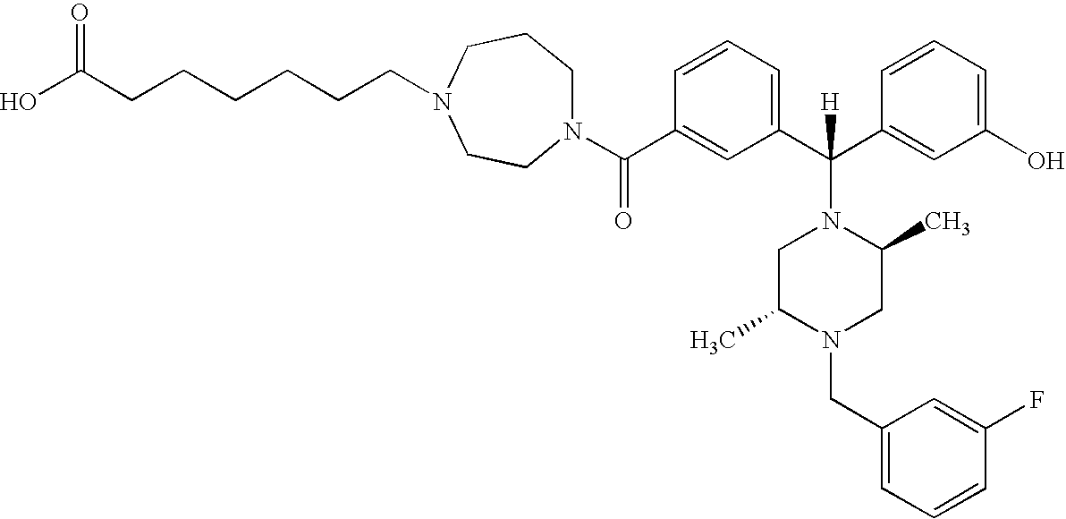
OC(CCCCCCN1CCN(C(C2=CC(C(N3CC(C)N(CC4=CC=CC(F)=C4)CC3C)(C3=CC(O)=CC=C3)[H])=CC=C2)=O)CCC1)=O
